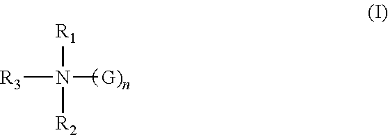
[R3]N([G)n])([R1])[R2]
